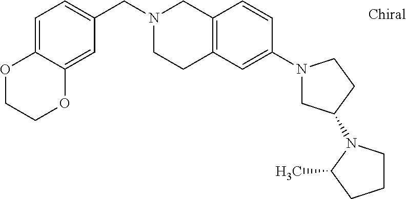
C1=C2C(=CC(CN3CCC4=C(C3)C=CC(N3CC(N5CCCC5C)CC3)=C4)=C1)OCCO2
